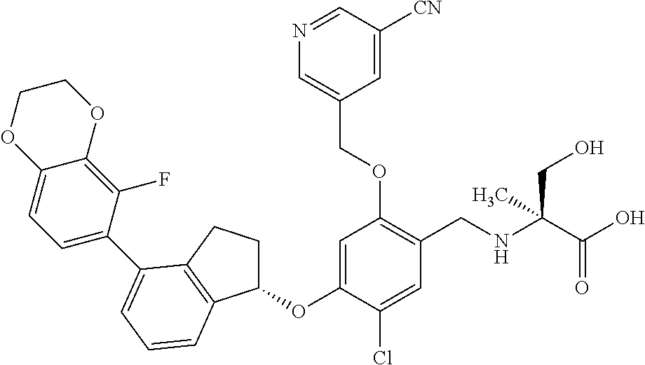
C1(OC2=CC(OCC3=CN=CC([CN])=C3)=C(CNC(C(O)=O)(CO)C)C=C2Cl)CCC2=C1C=CC=C2C1=CC=C2C(=C1F)OCCO2
